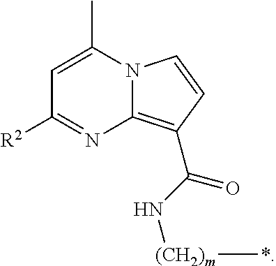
C1=C(C)N2C(=C(C(N[(CH2)m]*)=O)C=C2)N=C1[R2]
